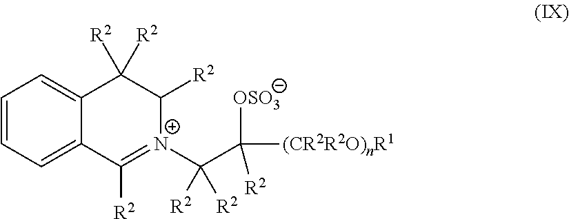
C1=CC=C2C(=C1)C([R2])([R2])C([R2])[N+](C(C([OSO3])([R2])[(CR2R2O)nR1])([R2])[R2])=C2[R2]
